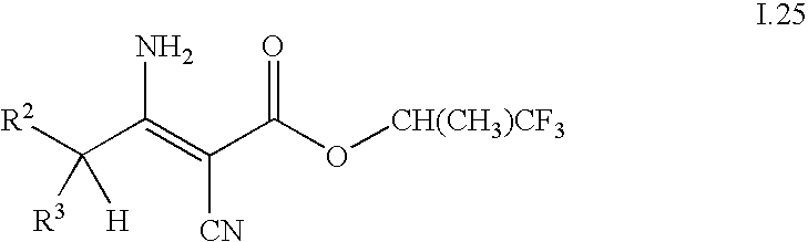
[R2]C(C(=C(C(O[CH(CH3)CF3])=O)[CN])N)([H])[R3]
